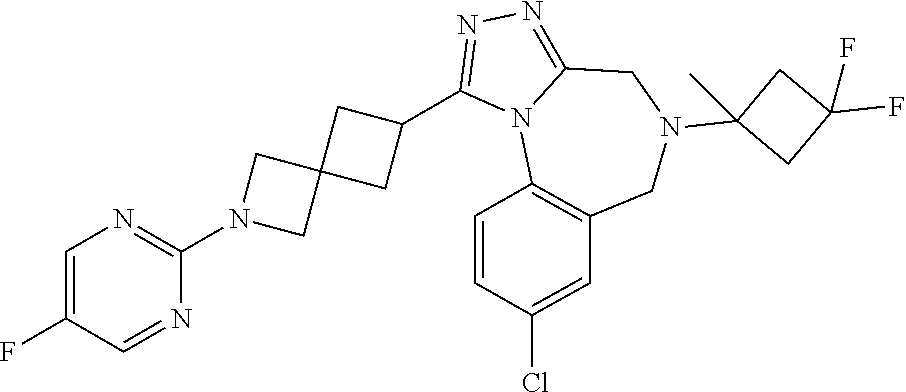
C1=C(F)C=NC(N2CC3(C2)CC(C2=NN=C4N2C2=C(CN(C5(C)CC(F)(F)C5)C4)C=C(Cl)C=C2)C3)=N1
